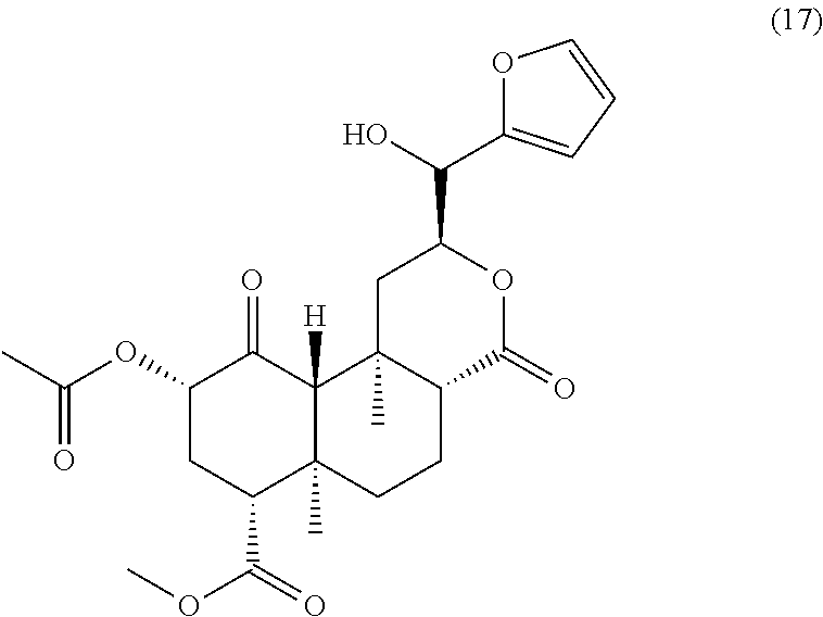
C1(OC(C)=O)CC(C(=O)OC)C2(C)C([H])(C1=O)C1(C)C(CC2)C(=O)OC(C(C2=CC=CO2)O)C1
